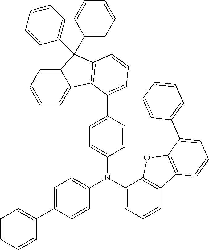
C1(N(C2=CC=C(C3=CC=CC=C3)C=C2)C2=CC=CC3=C2OC2=C3C=CC=C2C2=CC=CC=C2)=CC=C(C2=CC=CC3=C2C2=CC=CC=C2C3(C2=CC=CC=C2)C2=CC=CC=C2)C=C1
